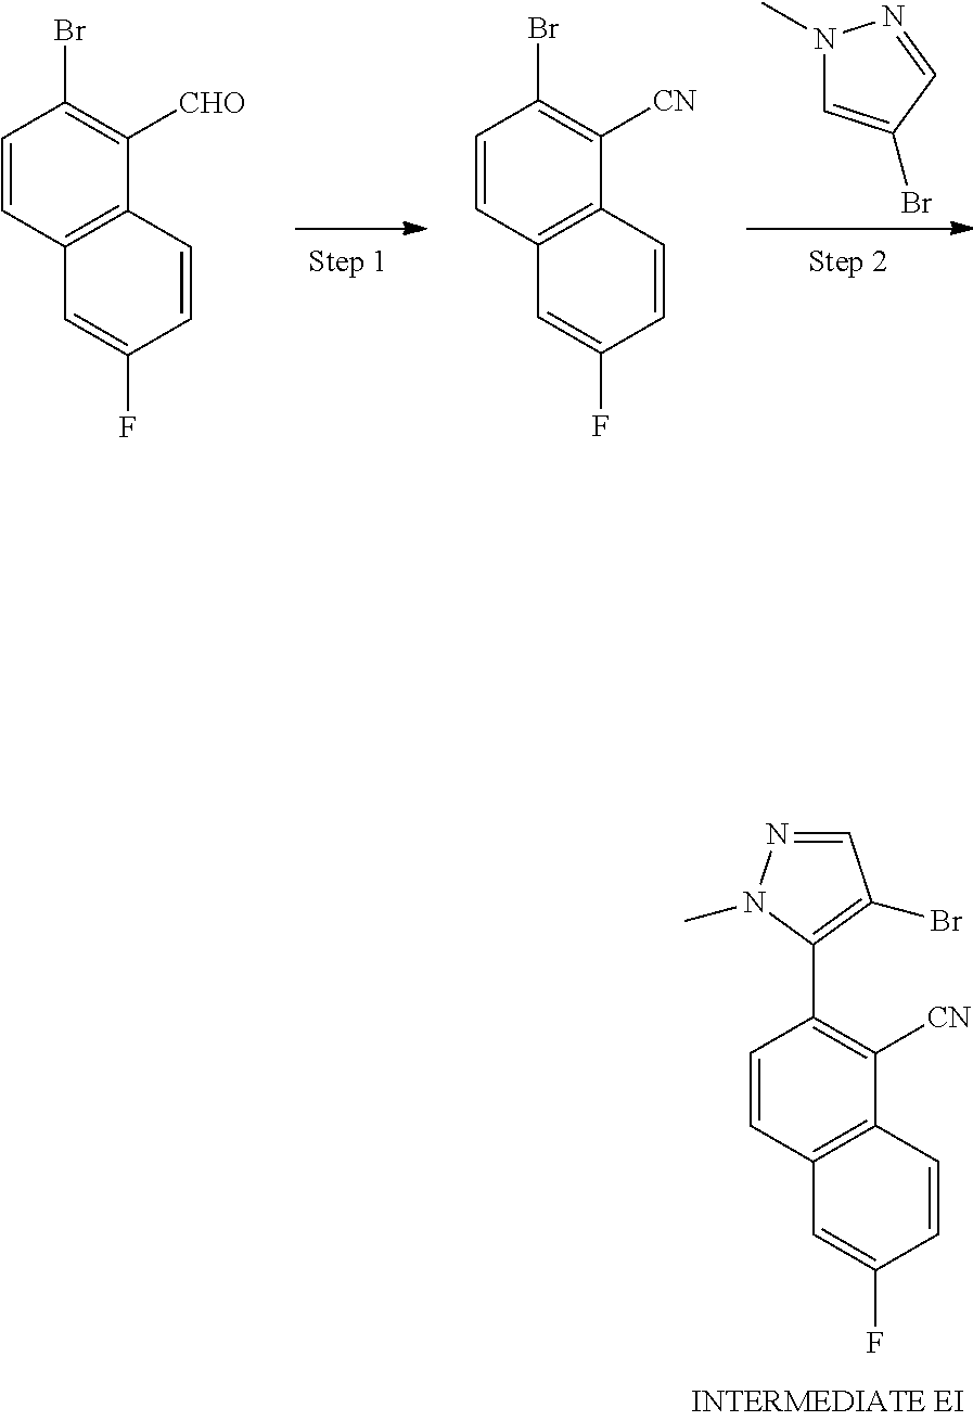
N1(C)C=C(Br)C=N1.C1=CC2=C(C([CHO])=C1Br)C=CC(F)=C2.C1=CC2=C(C([CN])=C1Br)C=CC(F)=C2.C1=CC2=C(C([CN])=C1C1=C(Br)C=NN1C)C=CC(F)=C2
